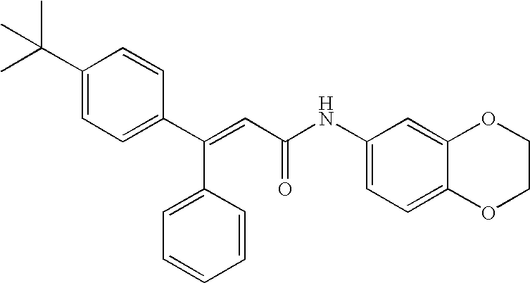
C1(C(=CC(NC2=CC=C3C(=C2)OCCO3)=O)C2=CC=C(C(C)(C)C)C=C2)=CC=CC=C1
